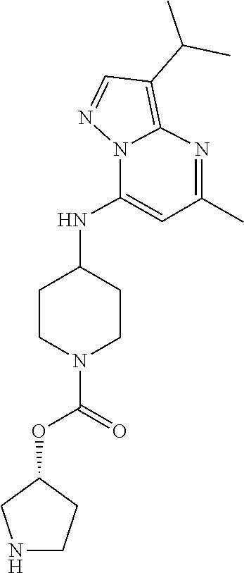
C12=C(C(C)C)C=NN1C(NC1CCN(C(=O)OC3CCNC3)CC1)=CC(C)=N2
